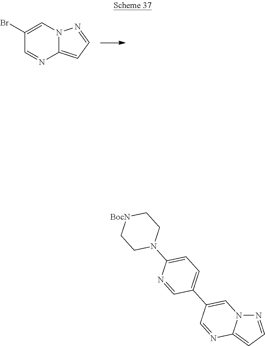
C12=CC=NN1C=C(Br)C=N2.N1=CC=C2N1C=C(C1=CC=C(N3CC[BocN]CC3)N=C1)C=N2
